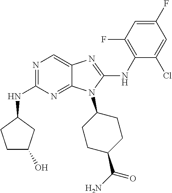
N1=C(NC2CCC(O)C2)N=C2C(=C1)N=C(NC1=C(F)C=C(F)C=C1Cl)N2C1CCC(C(N)=O)CC1
